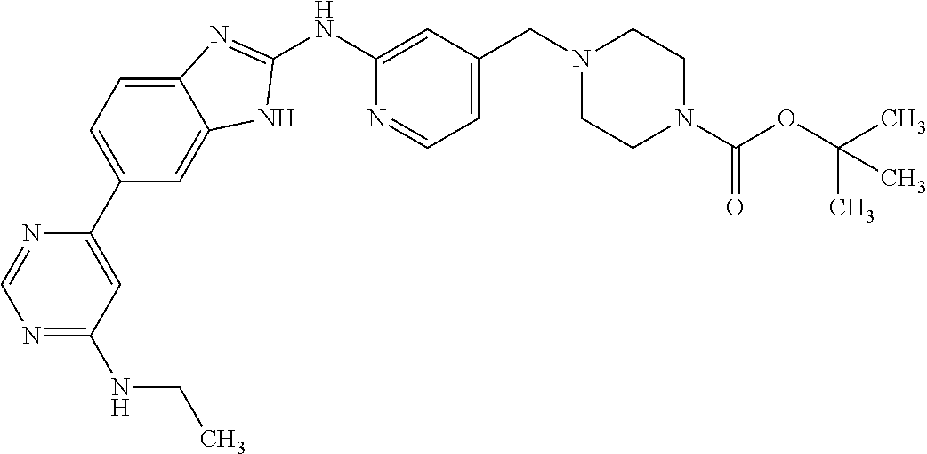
N1=C(NCC)C=C(C2=CC=C3C(=C2)NC(NC2=CC(CN4CCN(C(OC(C)(C)C)=O)CC4)=CC=N2)=N3)N=C1
